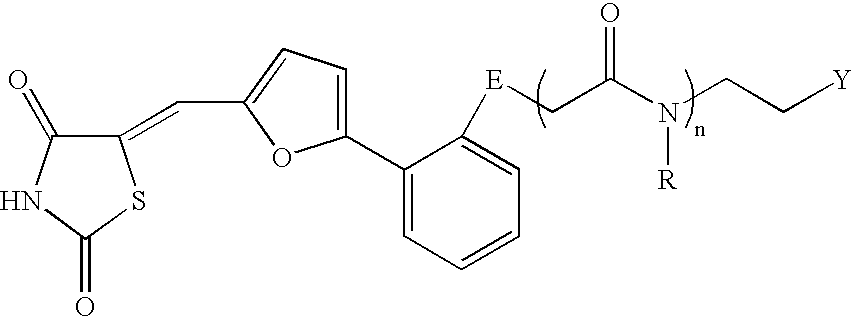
C1(=CC2=CC=C(C3=CC=CC=C3[E]CC(N(CC[Y])[R])=O)O2)C(=O)NC(=O)S1
